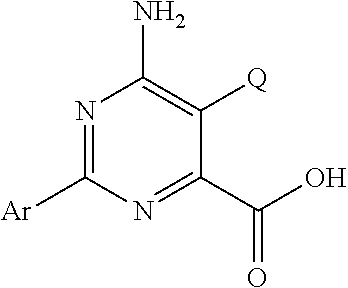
N1=C([Ar])N=C(C(O)=O)C([Q])=C1N
